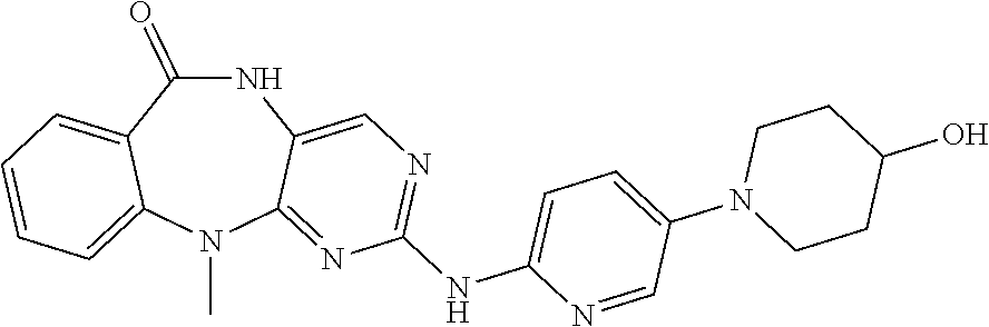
N1C(=O)C2=CC=CC=C2N(C)C2=NC(NC3=CC=C(N4CCC(O)CC4)C=N3)=NC=C12
